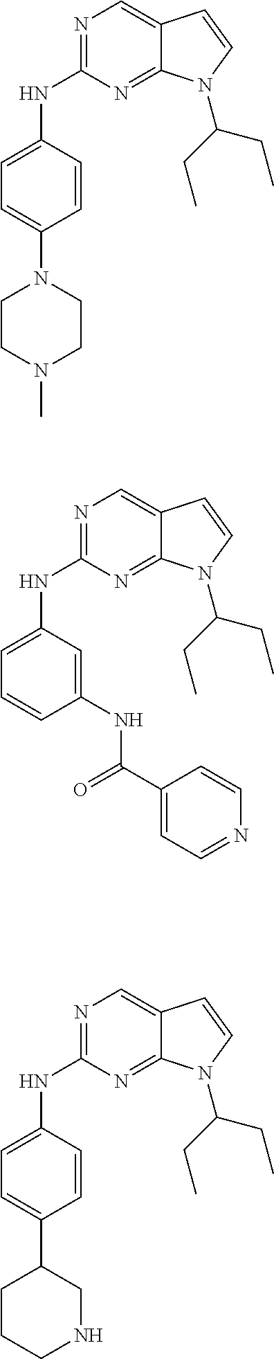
N1=C(NC2=CC=C(N3CCN(C)CC3)C=C2)N=C2C(=C1)C=CN2C(CC)CC.N1=C(NC2=CC=C(C3CCCNC3)C=C2)N=C2C(=C1)C=CN2C(CC)CC.N1=C(NC2=CC=CC(NC(C3=CC=NC=C3)=O)=C2)N=C2C(=C1)C=CN2C(CC)CC
